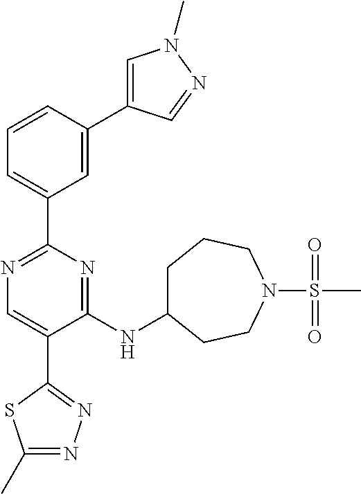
N1=C(C2=CC=CC(C3=CN(C)N=C3)=C2)N=C(NC2CCCN(S(C)(=O)=O)CC2)C(C2=NN=C(C)S2)=C1
